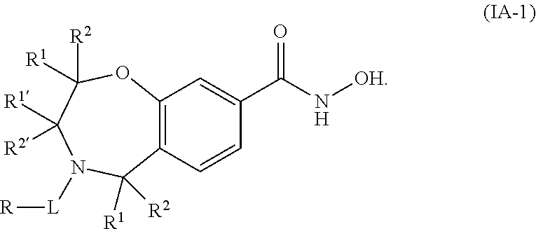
C12=C(C=CC(C(=O)N[OH])=C1)C([R1])([R2])N([L][R])C([R1])([R2])C([R1])([R2])O2
